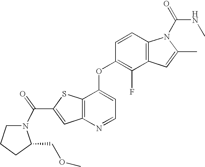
C12=C(C(OC3=C(F)C4=C(C=C3)N(C(=O)NC)C(C)=C4)=CC=N1)SC(C(=O)N1CCCC1COC)=C2
